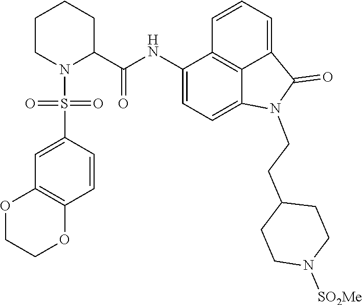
C1(NC(C2CCCCN2S(C2=CC3=C(C=C2)OCCO3)(=O)=O)=O)=CC=C2C3=C1C=CC=C3C(=O)N2CCC1CCN([SO2Me])CC1
